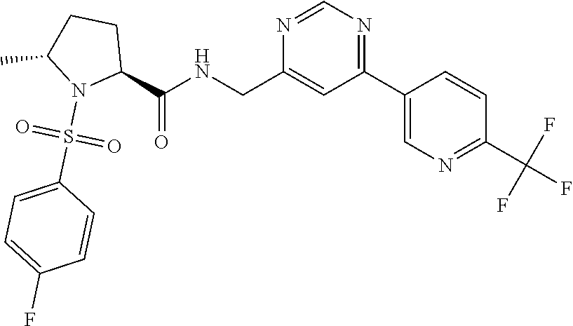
N1=CN=C(C2=CN=C(C(F)(F)F)C=C2)C=C1CNC(C1CCC(C)N1S(C1=CC=C(F)C=C1)(=O)=O)=O
